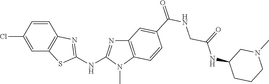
C1(Cl)=CC2=C(C=C1)N=C(NC1=NC3=C(N1C)C=CC(C(NCC(NC1CN(C)CCC1)=O)=O)=C3)S2
